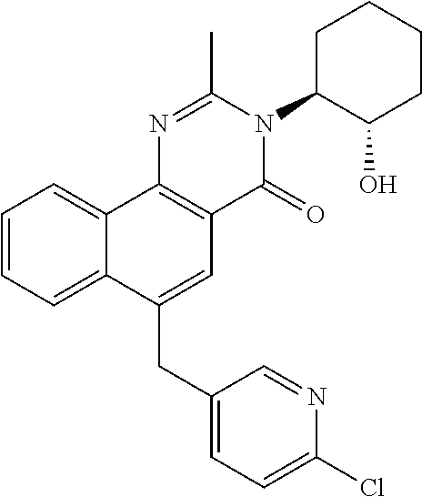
C1=CC=C2C(=C1)C1=C(C=C2CC2=CC=C(Cl)N=C2)C(=O)N(C2C(O)CCCC2)C(C)=N1
